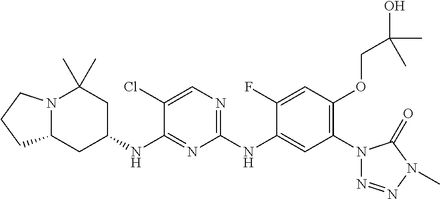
N12C(CC(NC3=NC(NC4=CC(N5N=NN(C)C5=O)=C(OCC(O)(C)C)C=C4F)=NC=C3Cl)CC1(C)C)CCC2
